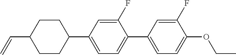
C1CC(C=C)CCC1C1=CC=C(C2=CC=C(OCC)C(F)=C2)C(F)=C1
